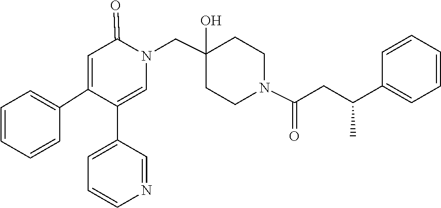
C1(C2=CC=CN=C2)=CN(CC2(O)CCN(C(=O)CC(C3=CC=CC=C3)C)CC2)C(=O)C=C1C1=CC=CC=C1
